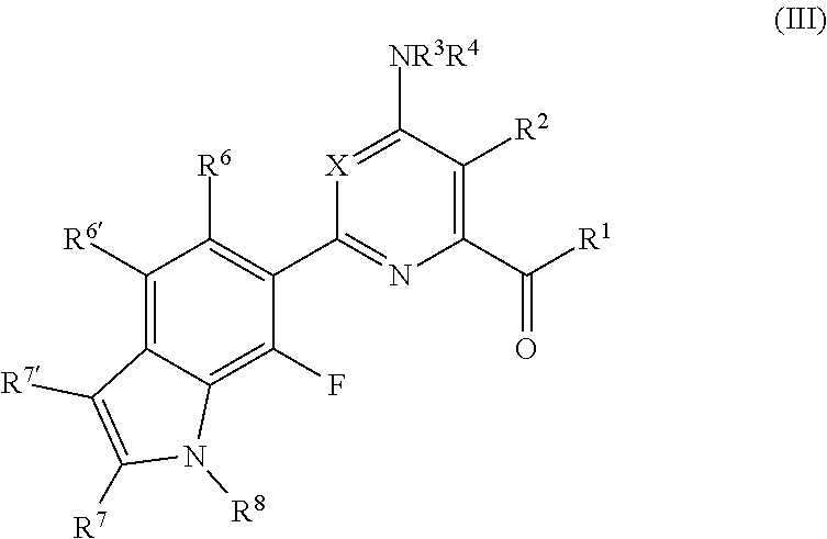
[X]1=C([NR3R4])C([R2])=C(C([R1])=O)N=C1C1=C([R6])C([R6])=C2C(=C1F)N([R8])C([R7])=C2[R7]
